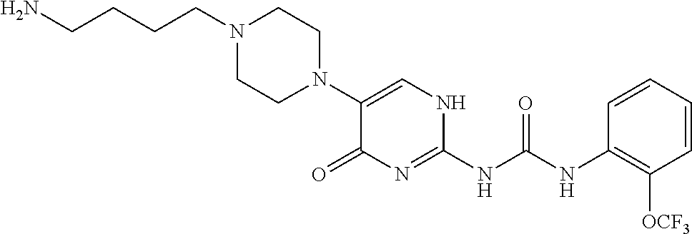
N1(C2=CNC(NC(NC3=C([OCF3])C=CC=C3)=O)=NC2=O)CCN(CCCCN)CC1
